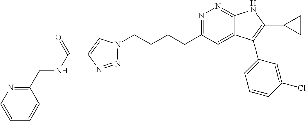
N1=C(CCCCN2N=NC(C(NCC3=NC=CC=C3)=O)=C2)C=C2C(=N1)NC(C1CC1)=C2C1=CC=CC(Cl)=C1
